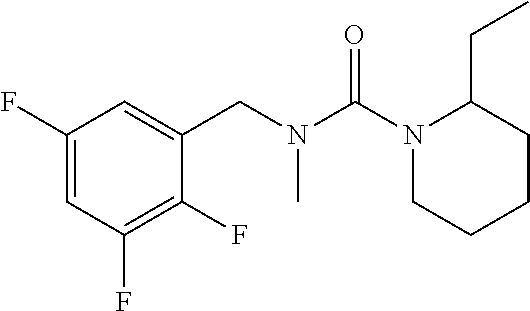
C1(F)=CC(F)=C(F)C(CN(C(N2C(CC)CCCC2)=O)C)=C1
